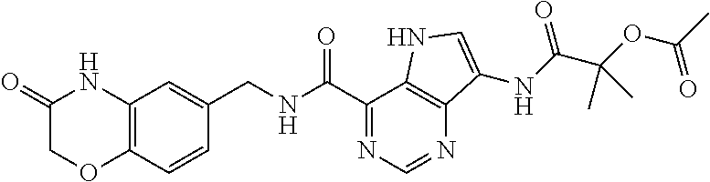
O=C1COC2=C(N1)C=C(CNC(C1=NC=NC3=C1NC=C3NC(=O)C(OC(C)=O)(C)C)=O)C=C2
